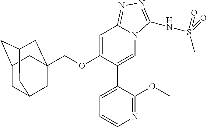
C1=C(OCC23CC4CC(CC(C2)C4)C3)C(C2=CC=CN=C2OC)=CN2C1=NN=C2NS(=O)(C)=O
